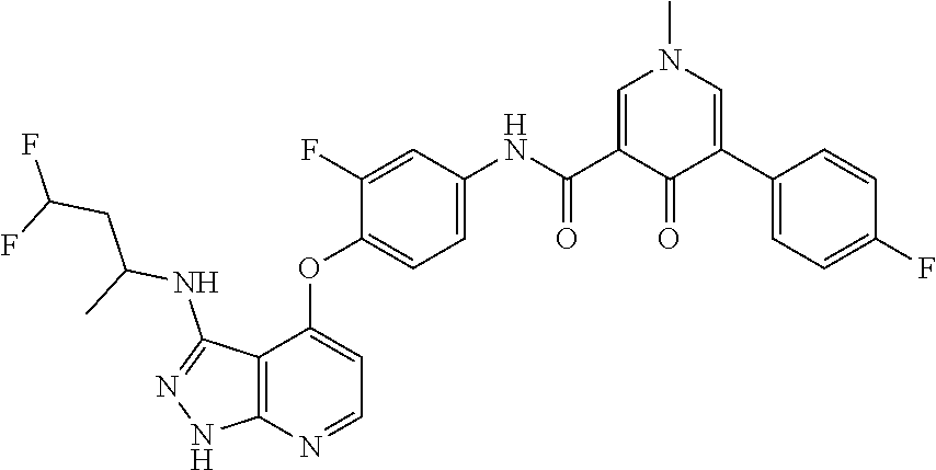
N1(C)C=C(C(NC2=CC=C(OC3=CC=NC4=C3C(NC(CC(F)F)C)=NN4)C(F)=C2)=O)C(=O)C(C2=CC=C(F)C=C2)=C1
